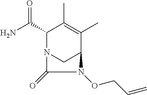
NC(C1N2CC(C(C)=C1C)N(OCC=C)C2=O)=O
